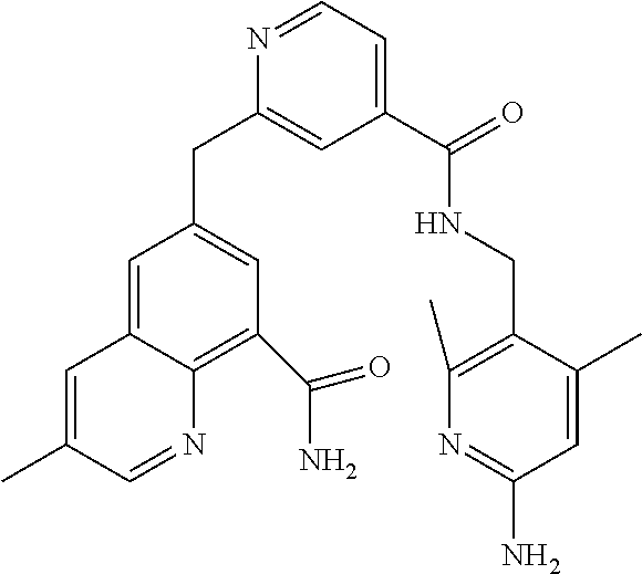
C1(CC2=CC(C(=O)N)=C3C(=C2)C=C(C)C=N3)=CC(C(NCC2=C(C)N=C(N)C=C2C)=O)=CC=N1
